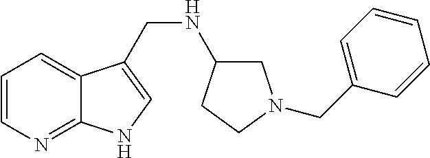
C12=NC=CC=C1C(CNC1CN(CC3=CC=CC=C3)CC1)=CN2
